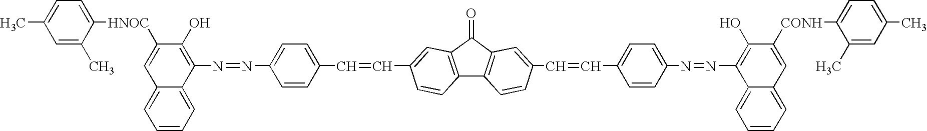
C1(C=CC2=CC3=C(C4=C(C3=O)C=C(C=CC3=CC=C(N=NC5=C(O)C([CONH]C6=CC=C(C)C=C6C)=CC6=CC=CC=C56)C=C3)C=C4)C=C2)=CC=C(N=NC2=C(O)C([HNOC]C3=CC=C(C)C=C3C)=CC3=CC=CC=C23)C=C1
